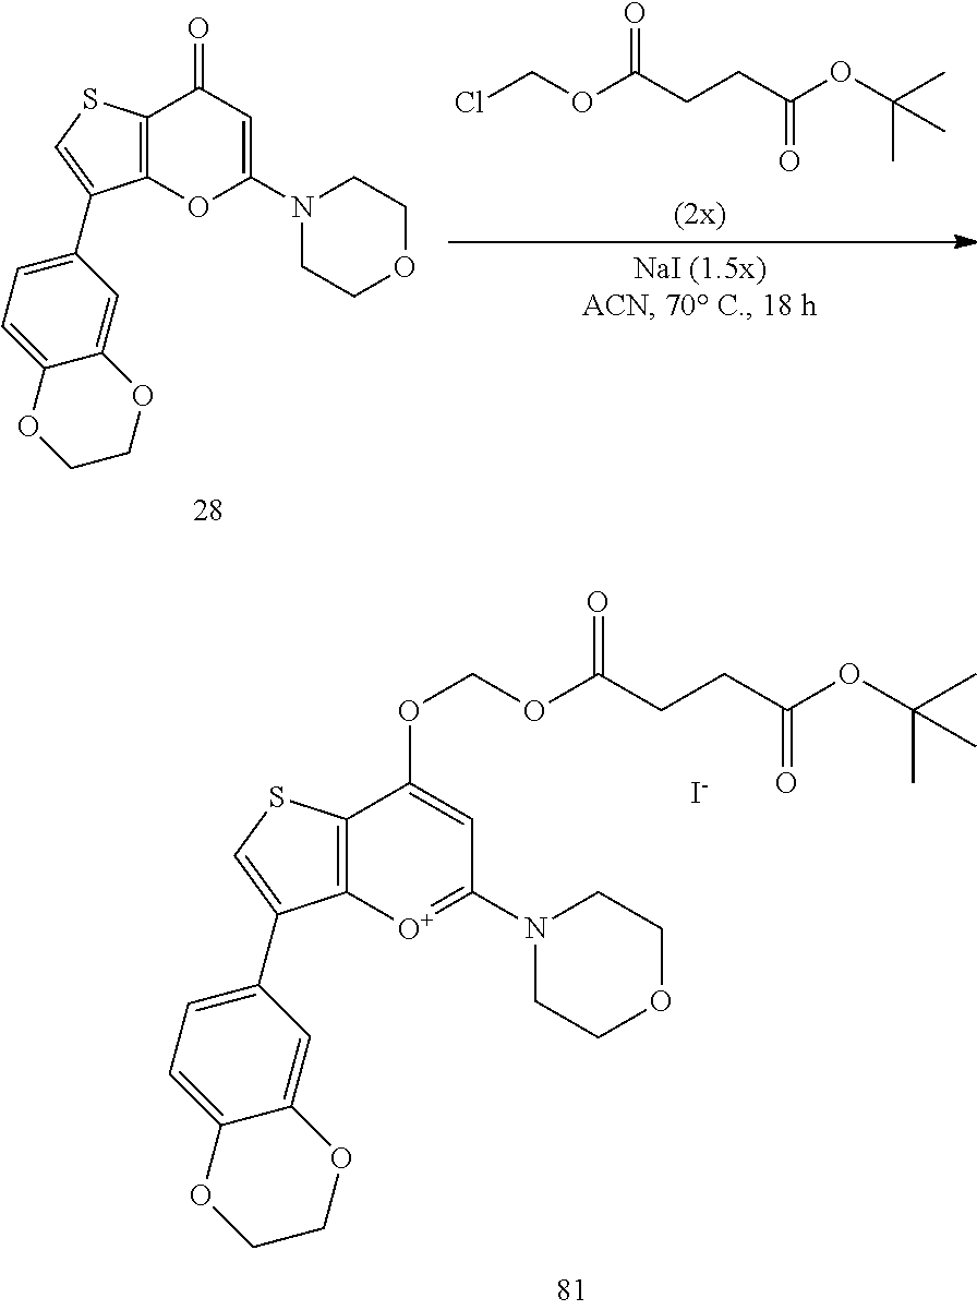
C1(C2=CSC3=C2[O+]=C(N2CCOCC2)C=C3OCOC(=O)CCC(=O)OC(C)(C)C)=CC=C2C(=C1)OCCO2.[I-].ClCOC(=O)CCC(=O)OC(C)(C)C.C1(C2=CSC3=C2OC(N2CCOCC2)=CC3=O)=CC=C2C(=C1)OCCO2
